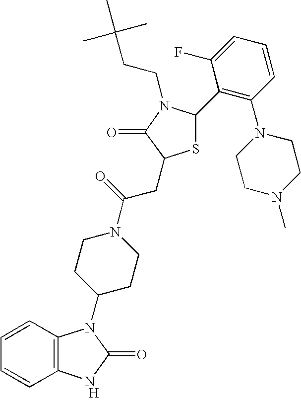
[H].C12=C(C=CC=C1)N(C1CCN(C(=O)CC3SC(C4=C(N5CCN(C)CC5)C=CC=C4F)N(CCC(C)(C)C)C3=O)CC1)C(=O)N2
